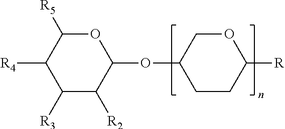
C1([R3])C([R2])C(OC2CCC([R])OC2)OC([R5])C1[R4]
